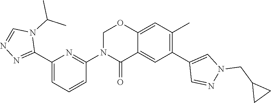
C12=CC(C)=C(C3=CN(CC4CC4)N=C3)C=C1C(=O)N(C1=NC(C3=NN=CN3C(C)C)=CC=C1)CO2
